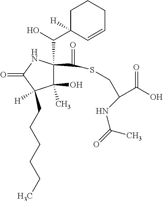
C1(O)(C)C(C(O)C2([H])C=CCCC2)(C(SCC(C(=O)O)NC(C)=O)=O)NC(=O)C1(CCCCCC)[H]
